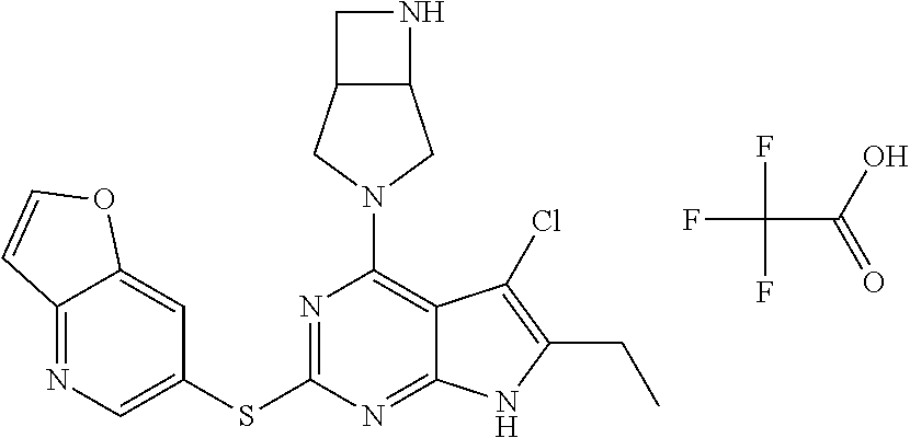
C1(N2CC3C(C2)CN3)=C2C(=NC(SC3=CN=C4C(=C3)OC=C4)=N1)NC(CC)=C2Cl.FC(C(=O)O)(F)F
